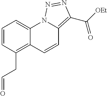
C1=CC(CC=O)=C2C(=C1)N1C(=C(C([OEt])=O)N=N1)C=C2
